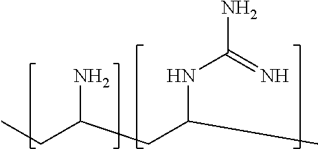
CCC(CC(C)NC(N)=N)N
